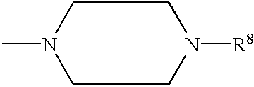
CN1CCN([R8])CC1
